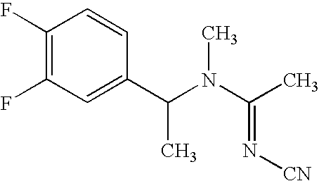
C1(F)=C(F)C=C(C(N(C(C)=N[CN])C)C)C=C1
